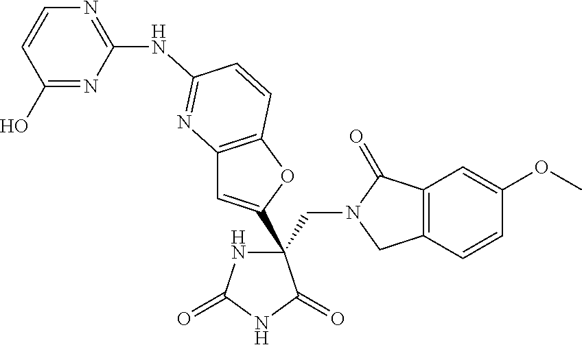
C(C1(C2=CC3=C(O2)C=CC(NC2=NC=CC(O)=N2)=N3)NC(=O)NC1=O)N1CC2=C(C1=O)C=C(OC)C=C2
